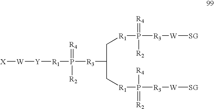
[X][W][Y][R1]P([R3]C(C[R1]P([R3][W][SG])(=[R4])[R2])C[R1]P([R3][W][SG])(=[R2])[R4])(=[R4])[R2]
